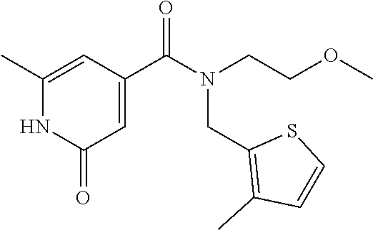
C1=C(C)NC(=O)C=C1C(N(CCOC)CC1=C(C)C=CS1)=O
